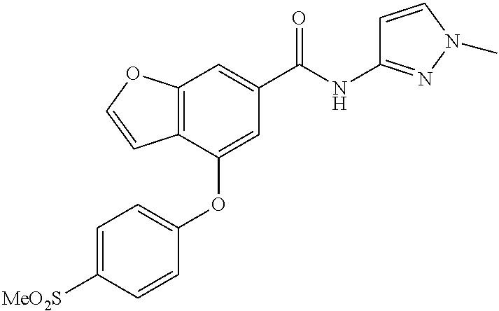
C12=C(C(OC3=CC=C([MeO2S])C=C3)=CC(C(NC3=NN(C)C=C3)=O)=C1)C=CO2
